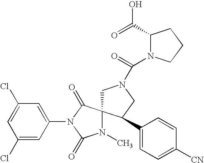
C1C2(C(C3=CC=C([CN])C=C3)CN1C(=O)N1C(C(=O)O)CCC1)N(C)C(=O)N(C1=CC(Cl)=CC(Cl)=C1)C2=O
